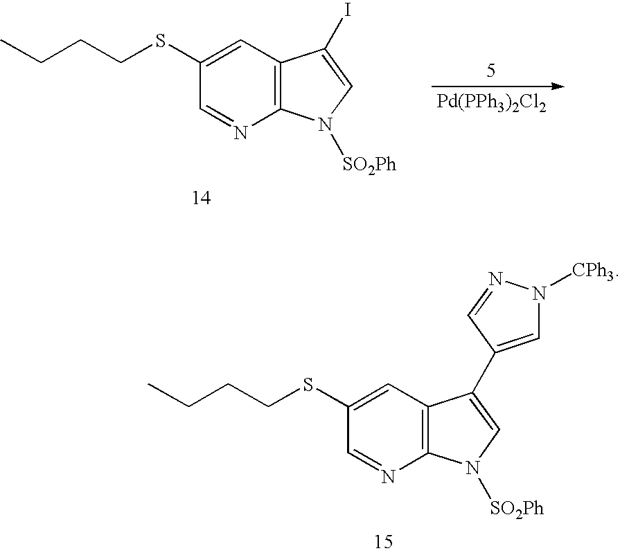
C1(SCCCC)=CC2=C(N=C1)N([SO2Ph])C=C2I.[Pd(PPh3)2Cl2].C1(SCCCC)=CC2=C(N=C1)N([SO2Ph])C=C2C1=CN([CPh3])N=C1
